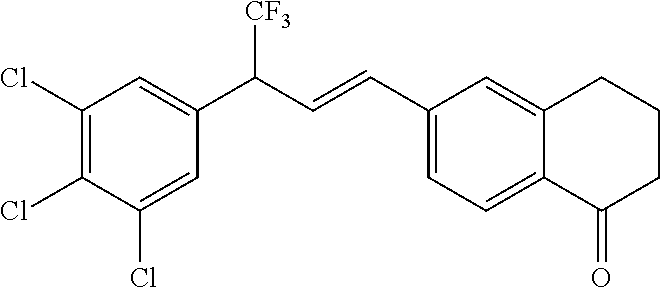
C1(C=CC(C2=CC(Cl)=C(Cl)C(Cl)=C2)[CF3])=CC=C2C(=C1)CCCC2=O
